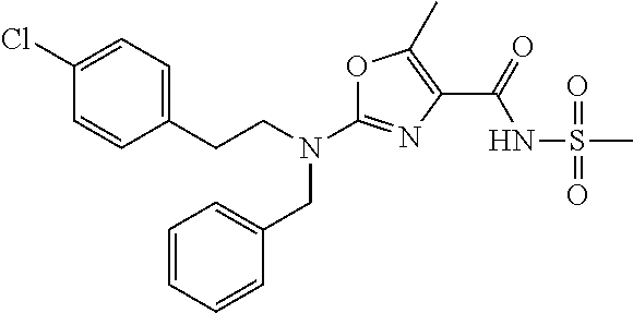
N(C1=NC(C(NS(C)(=O)=O)=O)=C(C)O1)(CC1=CC=CC=C1)CCC1=CC=C(Cl)C=C1
